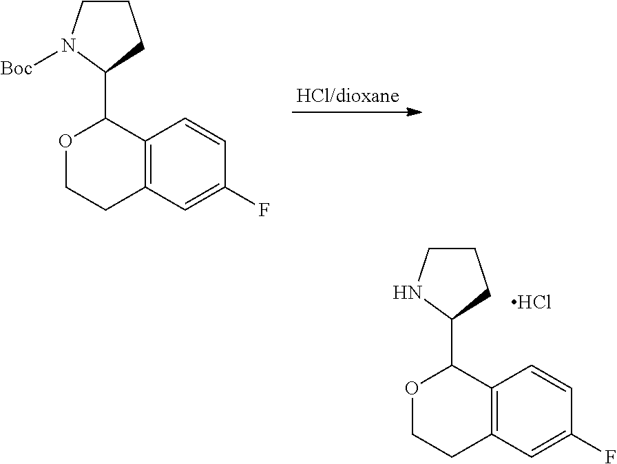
[HCl/dioxane].C12=C(C=C(F)C=C1)CCOC2C1CCCN1[Boc].C12=C(C=C(F)C=C1)CCOC2C1CCCN1.Cl
